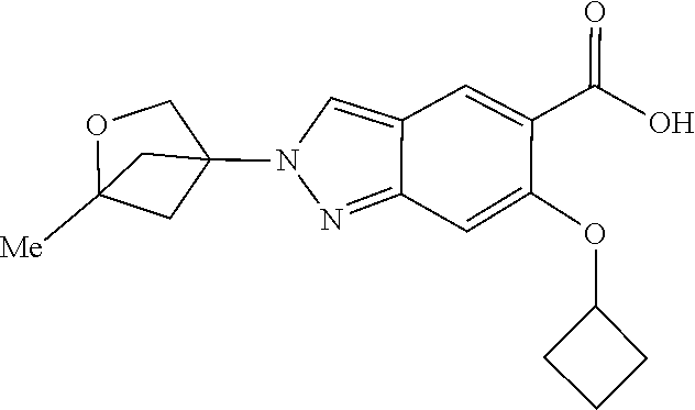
N1(C23CC([Me])(OC2)C3)N=C2C=C(OC3CCC3)C(C(=O)O)=CC2=C1
